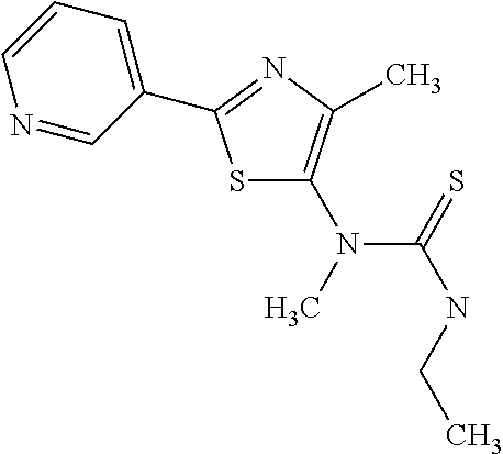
S1C(N(C)C(=S)NCC)=C(C)N=C1C1=CC=CN=C1
